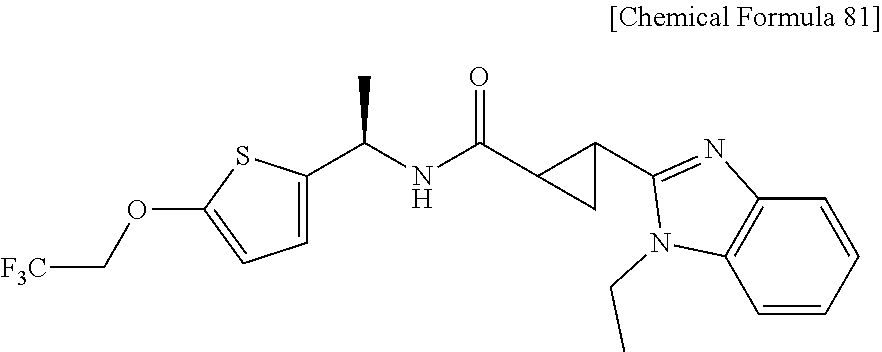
CC(NC(C1CC1C1=NC2=C(C=CC=C2)N1CC)=O)C1=CC=C(OC[F3C])S1
